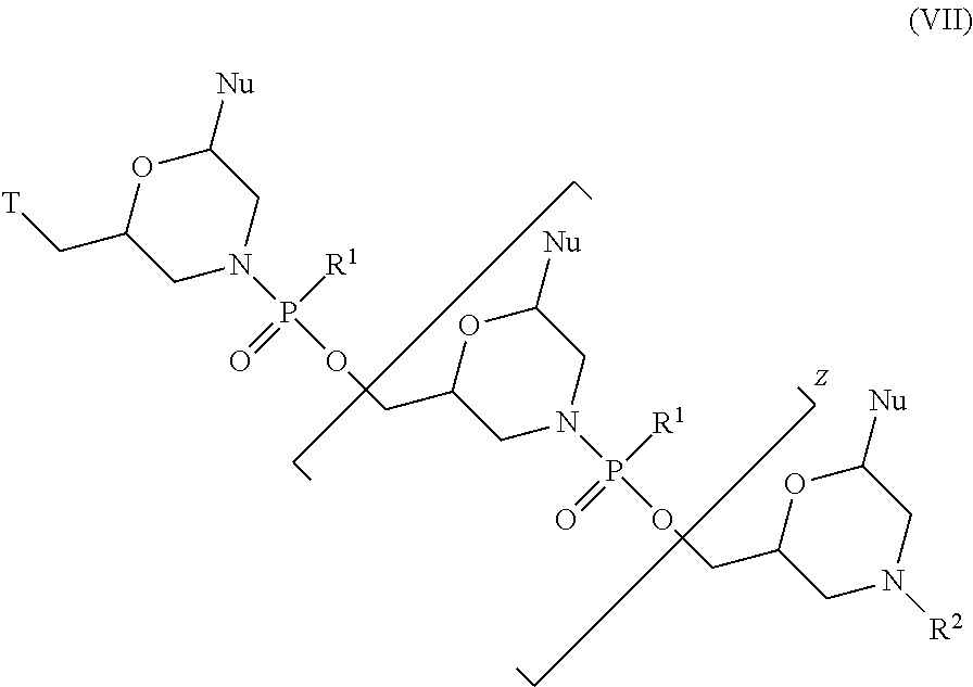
O1C(C[T])CN(P(=O)([R1])OCC2OC([Nu])CN(P(=O)([R1])OCC3OC([Nu])CN([R2])C3)C2)CC1[Nu]
